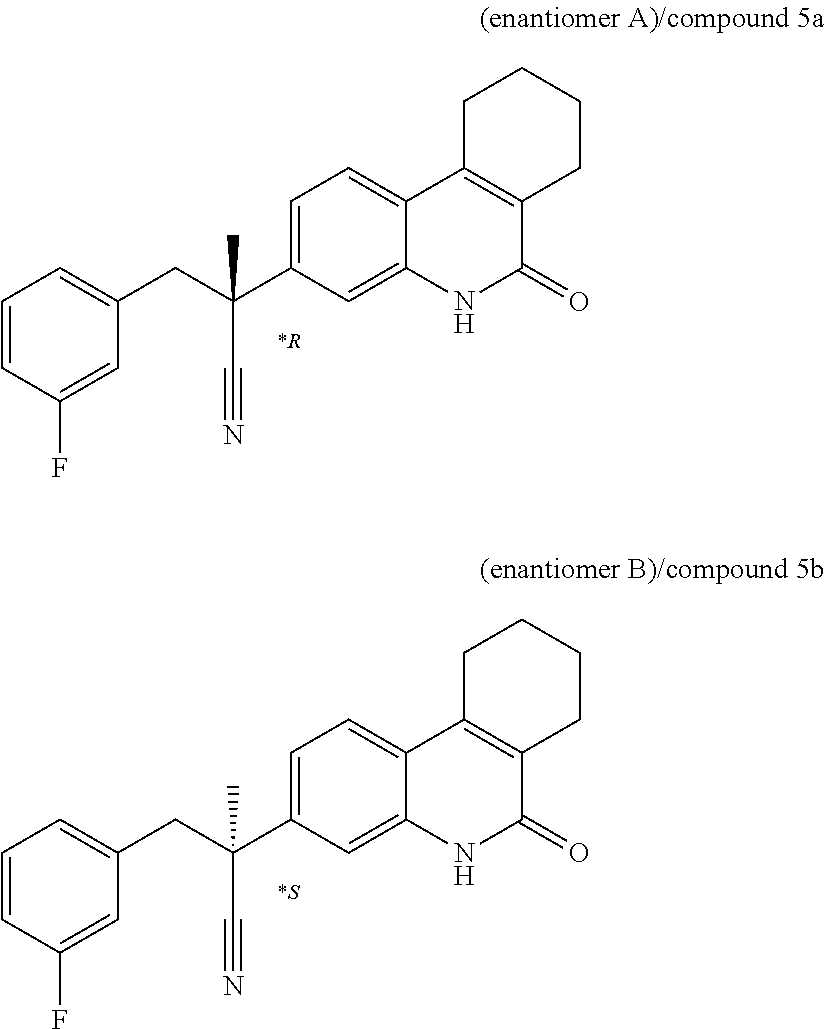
C1=CC(F)=CC(CC(C2=CC=C3C(=C2)NC(=O)C2=C3CCCC2)(C#N)C)=C1.C1=CC(F)=CC(CC(C2=CC=C3C(=C2)NC(=O)C2=C3CCCC2)(C#N)C)=C1
